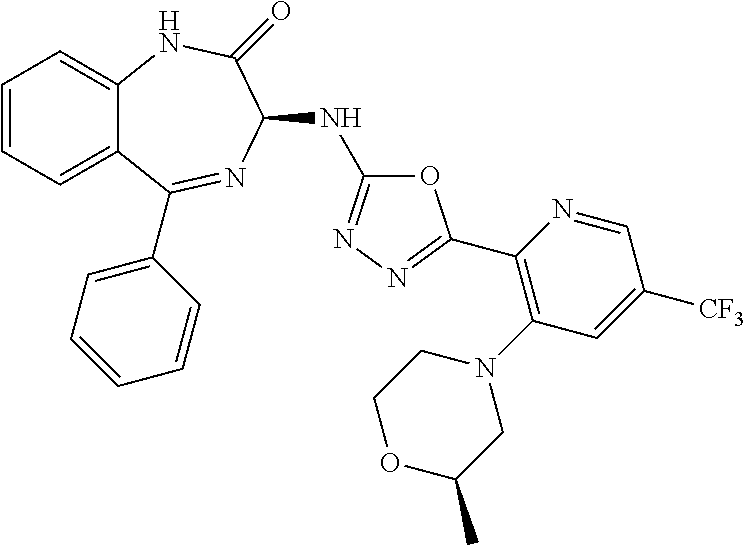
C1=CC=C2C(=C1)NC(=O)C(NC1=NN=C(C3=C(N4CCOC(C)C4)C=C([CF3])C=N3)O1)N=C2C1=CC=CC=C1
